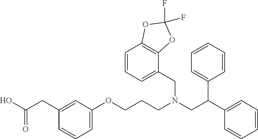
C1=C(OCCCN(CC(C2=CC=CC=C2)C2=CC=CC=C2)CC2=CC=CC3=C2OC(F)(F)O3)C=C(CC(O)=O)C=C1
